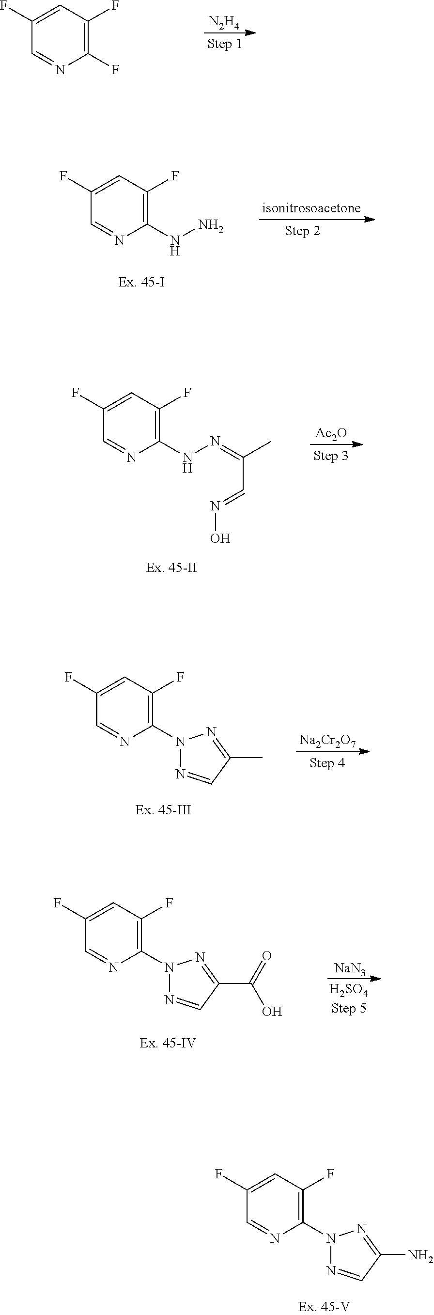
C1(F)=CC(F)=C(N2N=CC(N)=N2)N=C1.C1(F)=CC(F)=C(F)N=C1.[N2H4].C1(F)=CC(F)=C(NN)N=C1.C1(F)=CC(F)=C(NN=C(C)C=NO)N=C1.[Ac2O].C1(F)=CC(F)=C(N2N=CC(C)=N2)N=C1.[Na2Cr2O7].C1(F)=CC(F)=C(N2N=CC(C(O)=O)=N2)N=C1.[NaN3]
